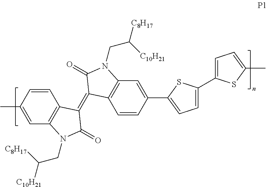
C1=C(C)C=CC2=C1N(CC([C8H17])[C10H21])C(=O)C2=C1C2=C(C=C(C3=CC=C(C4=CC=C(C)S4)S3)C=C2)N(CC([C10H21])[C8H17])C1=O
